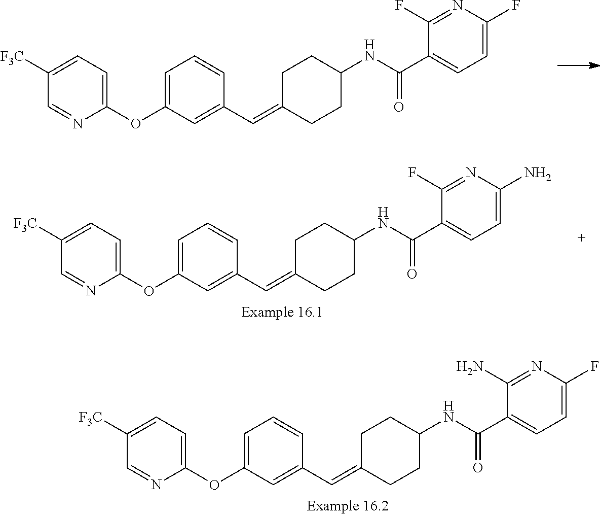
C1(OC2=CC=CC(C=C3CCC(NC(C4=CC=C(F)N=C4F)=O)CC3)=C2)=CC=C([F3C])C=N1.C1(OC2=CC=CC(C=C3CCC(NC(C4=CC=C(N)N=C4F)=O)CC3)=C2)=CC=C([F3C])C=N1.C1(OC2=CC=CC(C=C3CCC(NC(C4=CC=C(F)N=C4N)=O)CC3)=C2)=CC=C([F3C])C=N1
